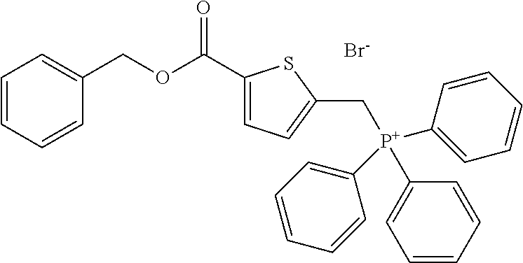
C1=CC=CC(COC(C2=CC=C(C[P+](C3=CC=CC=C3)(C3=CC=CC=C3)C3=CC=CC=C3)S2)=O)=C1.[Br-]
